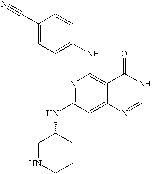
C1NCCCC1NC1=NC(NC2=CC=C(C#N)C=C2)=C2C(=C1)N=CNC2=O
